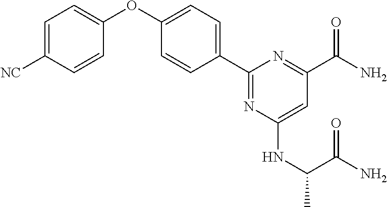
C1=C([NC])C=CC(OC2=CC=C(C3=NC(NC(C(N)=O)C)=CC(C(=O)N)=N3)C=C2)=C1
